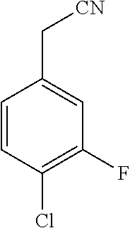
C1=CC(Cl)=C(F)C=C1C[CN]
